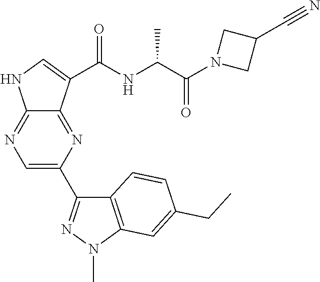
C1=C(C2=NN(C)C3=C2C=CC(CC)=C3)N=C2C(=N1)NC=C2C(NC(C(N1CC(C#N)C1)=O)C)=O
